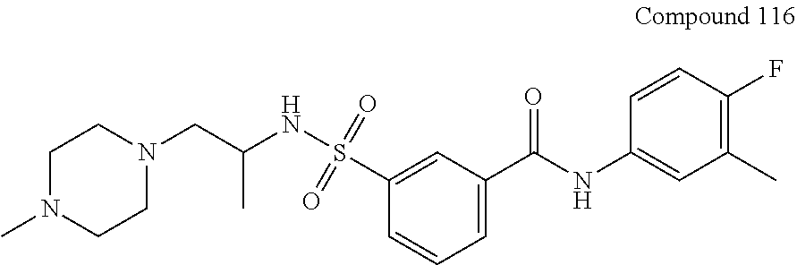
C1(C(NC2=CC(C)=C(F)C=C2)=O)=CC=CC(S(NC(CN2CCN(C)CC2)C)(=O)=O)=C1
